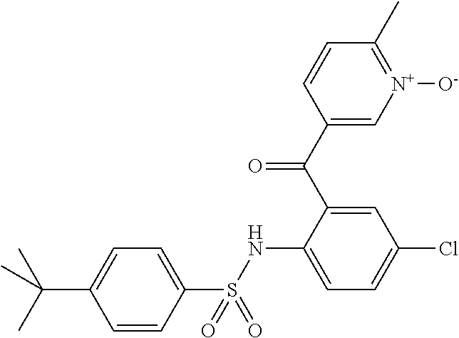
C1(C(C2=CC(Cl)=CC=C2NS(C2=CC=C(C(C)(C)C)C=C2)(=O)=O)=O)=C[N+]([O-])=C(C)C=C1
